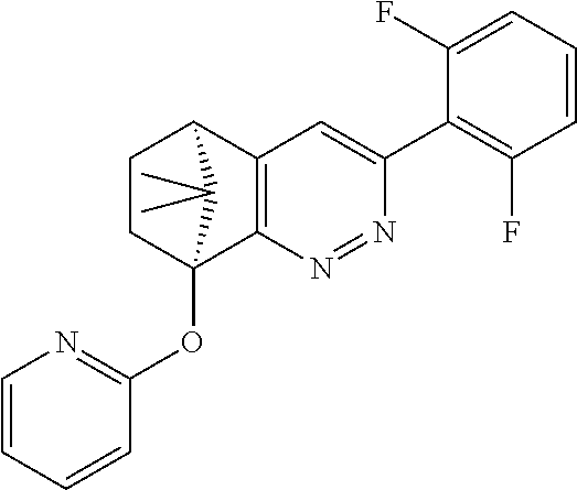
C1CC2(OC3=NC=CC=C3)C3=C(C1C2(C)C)C=C(C1=C(F)C=CC=C1F)N=N3
